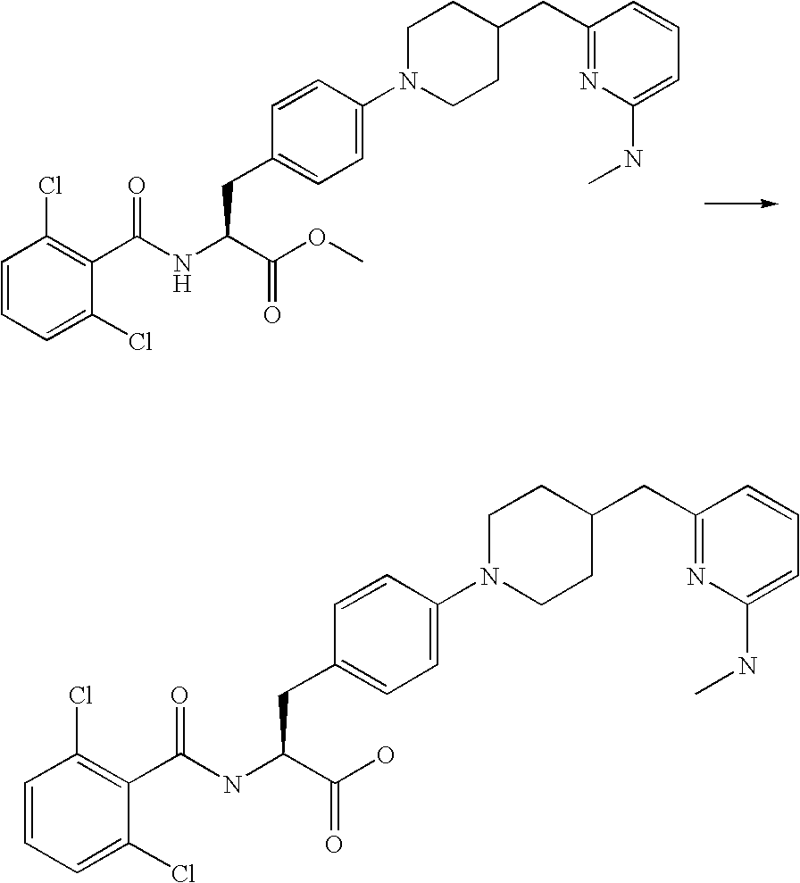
N1(C2=CC=C(CC(C(OC)=O)NC(C3=C(Cl)C=CC=C3Cl)=O)C=C2)CCC(CC2=NC(NC)=CC=C2)CC1.N1(C2=CC=C(CC(C(O)=O)NC(C3=C(Cl)C=CC=C3Cl)=O)C=C2)CCC(CC2=NC(NC)=CC=C2)CC1
